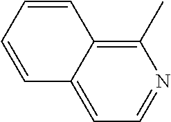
C1=CC=CC2=C(C)N=CC=C12
